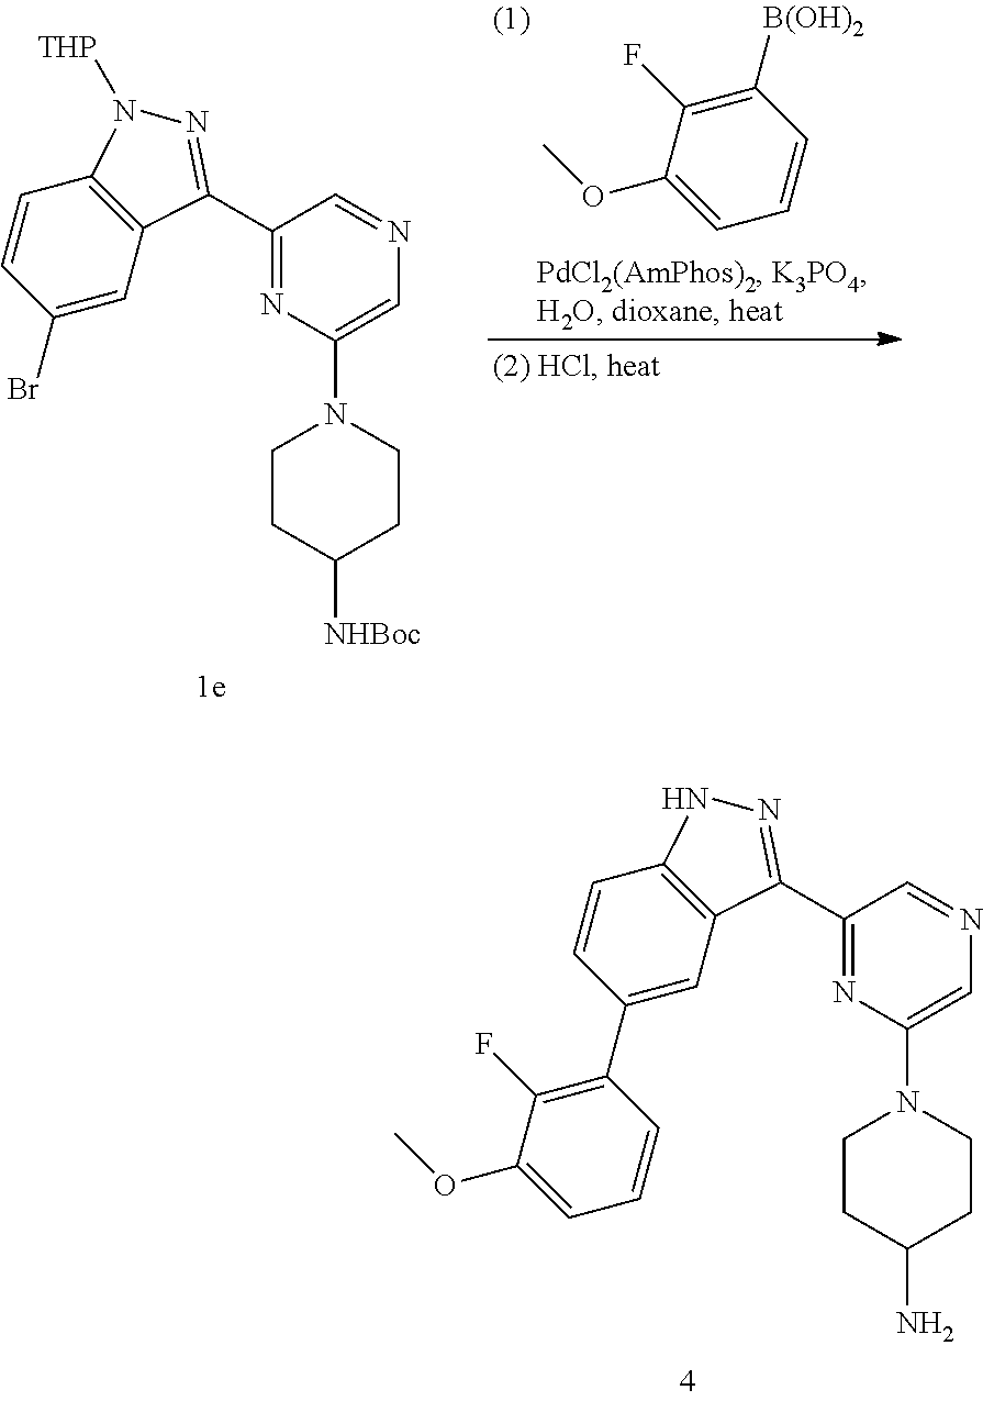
C1=CC([B(OH)2])=C(F)C(OC)=C1.C1=CC(Br)=CC2=C1N([THP])N=C2C1=NC(N2CCC([NHBoc])CC2)=CN=C1.C1=CC(C2=C(F)C(OC)=CC=C2)=CC2=C1NN=C2C1=NC(N2CCC(N)CC2)=CN=C1
